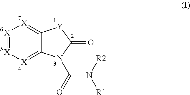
[X]1=[X][X]=C2C(=[X]1)[Y]C(=O)N2C(=O)N([R2])[R1]
